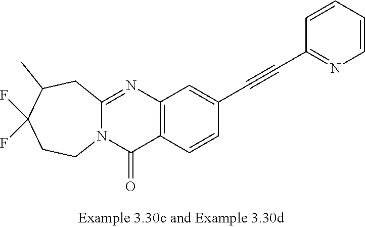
C12=NC3=C(C(=O)N1CCC(F)(F)C(C)C2)C=CC(C#CC1=NC=CC=C1)=C3
